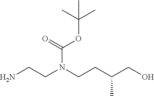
NCCN(CCC(CO)C)C(OC(C)(C)C)=O
